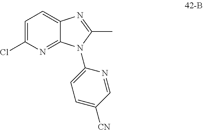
C1=C(Cl)N=C2C(=C1)N=C(C)N2C1=CC=C([CN])C=N1
